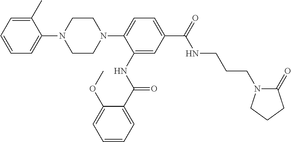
C1=CC=C(C)C(N2CCN(C3=CC=C(C(=O)NCCCN4C(=O)CCC4)C=C3NC(C3=CC=CC=C3OC)=O)CC2)=C1
